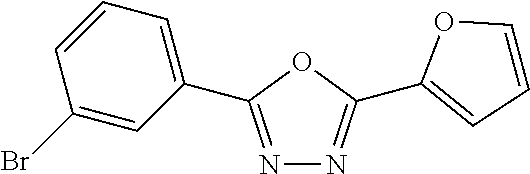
N1=C(C2=CC=CC(Br)=C2)OC(C2=CC=CO2)=N1
